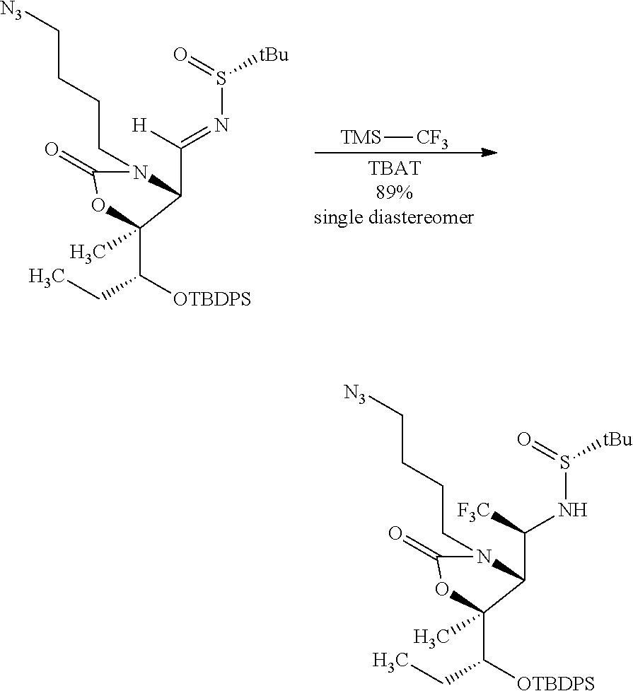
[TMS][CF3].N1(CCCC[N3])C(=O)OC(C(CC)[OTBDPS])(C)C1C([H])=NS(=O)[tBu].N1(CCCC[N3])C(=O)OC(C(CC)[OTBDPS])(C)C1C([F3C])NS(=O)[tBu]
